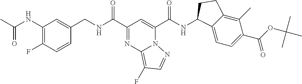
C1(NC(C)=O)=C(F)C=CC(CNC(C2=NC3=C(F)C=NN3C(C(NC3C4=CC=C(C(OC(C)(C)C)=O)C(C)=C4CC3)=O)=C2)=O)=C1
